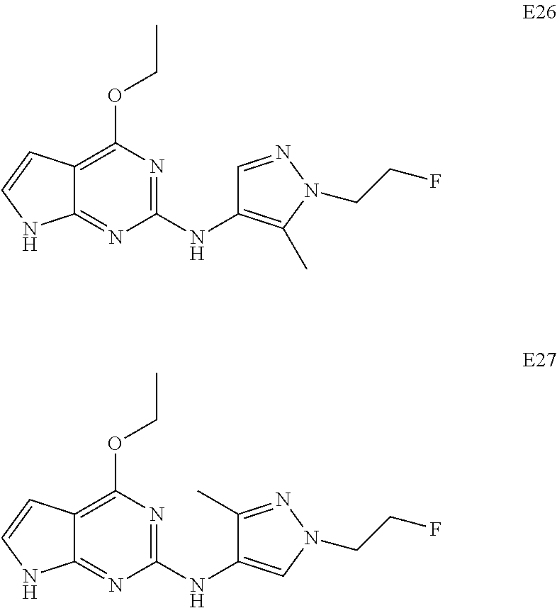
C12=C(OCC)N=C(NC3=C(C)N(CCF)N=C3)N=C1NC=C2.C12=C(OCC)N=C(NC3=CN(CCF)N=C3C)N=C1NC=C2
